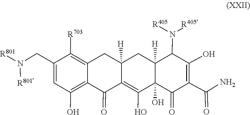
N([R801])(CC1=CC(O)=C2C(=C1[R703])CC1([H])CC3([H])C(N([R405])[R405])C(O)=C(C(=O)N)C(=O)C3(O)C(O)=C1C2=O)[R801]
